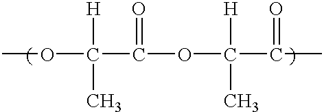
COC(C(=O)OC(C(=O)C)([H])C)([H])C
